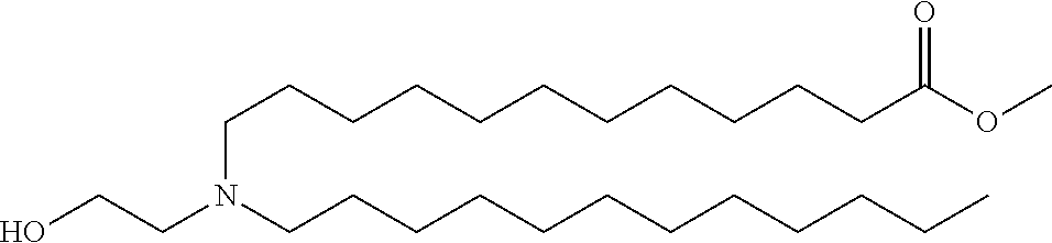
C(CCN(CCCCCCCCCCCC)CCO)CCCCCCCCC(=O)OC
